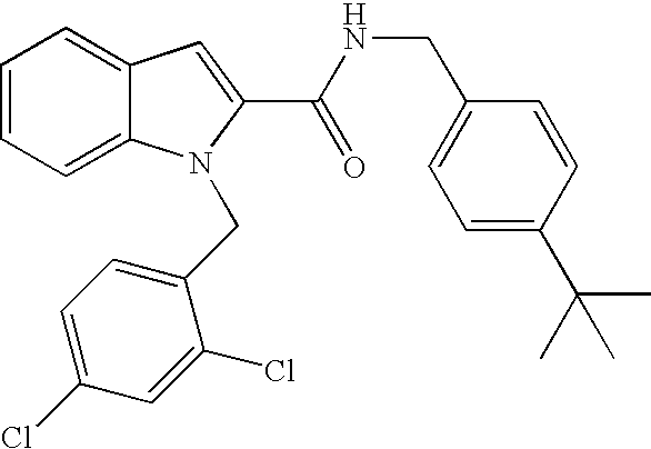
C1=C2C(=CC=C1)N(CC1=CC=C(Cl)C=C1Cl)C(C(=O)NCC1=CC=C(C(C)(C)C)C=C1)=C2
